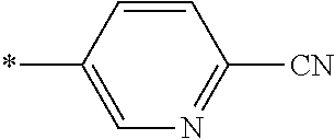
C1=C(*)C=CC([CN])=N1
